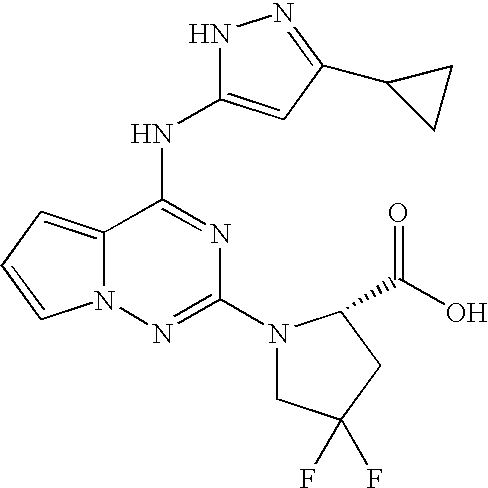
C12=CC=CN1N=C(N1CC(F)(F)CC1C(O)=O)N=C2NC1=CC(C2CC2)=NN1
